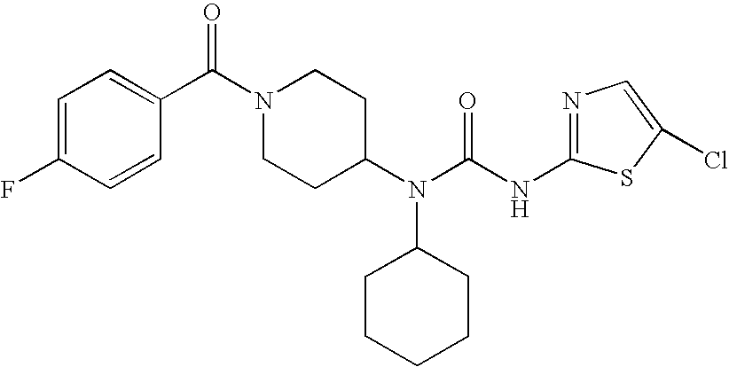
C1=C(F)C=CC(C(N2CCC(N(C3CCCCC3)C(=O)NC3=NC=C(Cl)S3)CC2)=O)=C1
